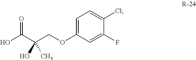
OC(C(COC1=CC=C(Cl)C(F)=C1)(C)O)=O
